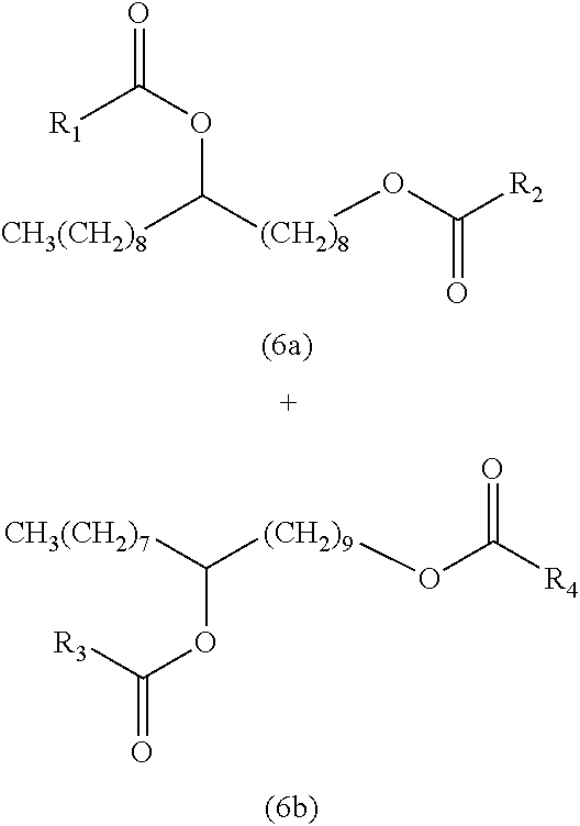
[CH3(CH2)8]C([(CH2)8]OC([R2])=O)OC([R1])=O.C([(CH2)9]OC([R4])=O)(OC([R3])=O)[CH3(CH2)7]
